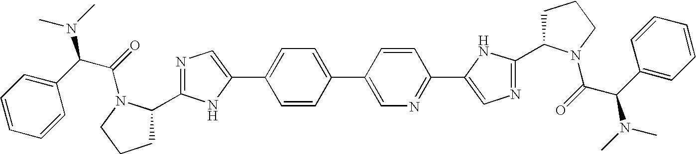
C1C(C2=NC=C(C3=CC=C(C4=CN=C(C5=CN=C(C6CCCN6C(=O)C(C6=CC=CC=C6)N(C)C)N5)C=C4)C=C3)N2)N(C(=O)C(C2=CC=CC=C2)N(C)C)CC1
